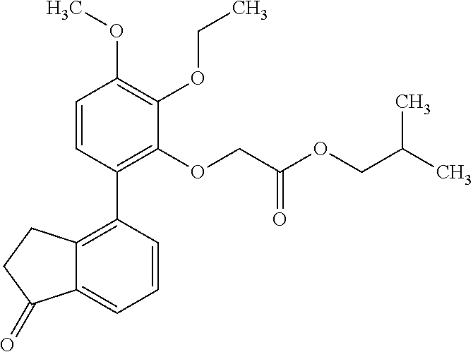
C12=C(C3=C(OCC(OCC(C)C)=O)C(OCC)=C(OC)C=C3)C=CC=C1C(=O)CC2
